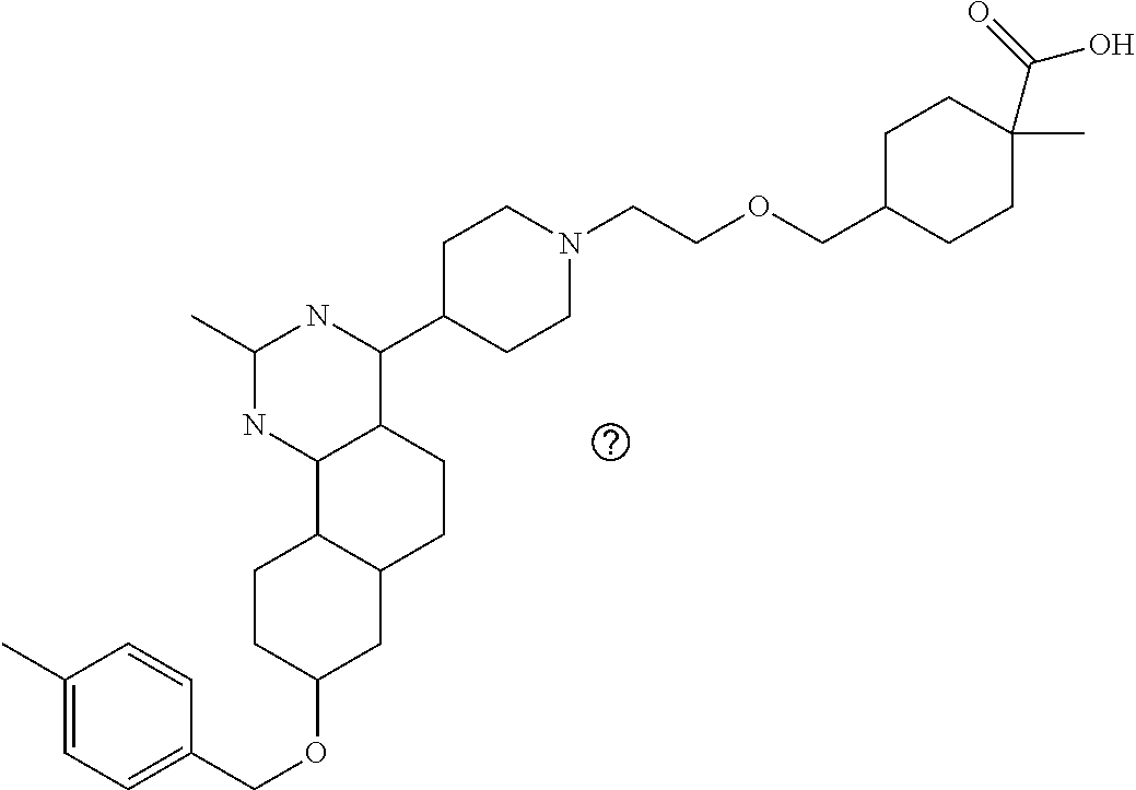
O(C1CC2C(CC1)C1C(CC2)C(C2CCN(CCOCC3CCC(C)(C(=O)O)CC3)CC2)NC(C)N1)CC1=CC=C(C)C=C1
